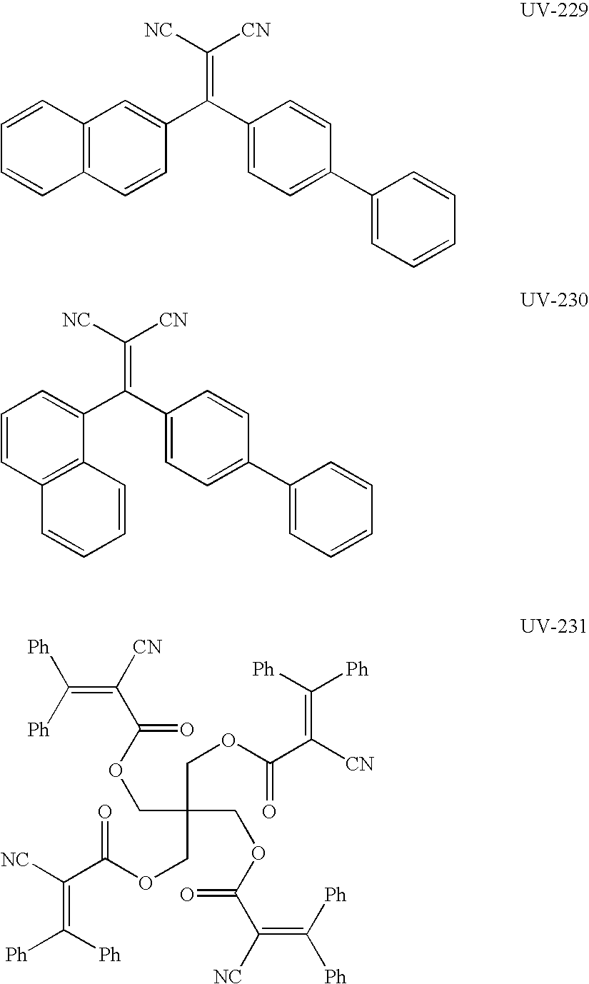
C12=C(C=CC(C(C3=CC=C(C4=CC=CC=C4)C=C3)=C([NC])[CN])=C1)C=CC=C2.C1=CC2=C(C(C(C3=CC=C(C4=CC=CC=C4)C=C3)=C([NC])[CN])=C1)C=CC=C2.[Ph]C(=C(C(OCC(COC(C([NC])=C([Ph])[Ph])=O)(COC(C([NC])=C([Ph])[Ph])=O)COC(C([CN])=C([Ph])[Ph])=O)=O)[CN])[Ph]
